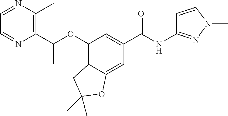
C(C1=C(C)N=CC=N1)(OC1=C2C(=CC(C(=O)NC3=NN(C)C=C3)=C1)OC(C)(C)C2)C
